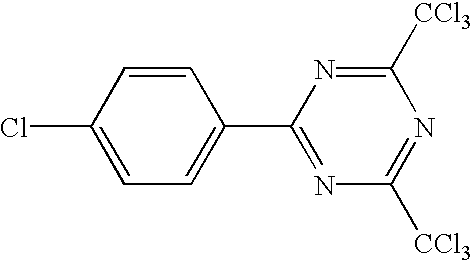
ClC1=CC=C(C2=NC([CCl3])=NC([CCl3])=N2)C=C1
